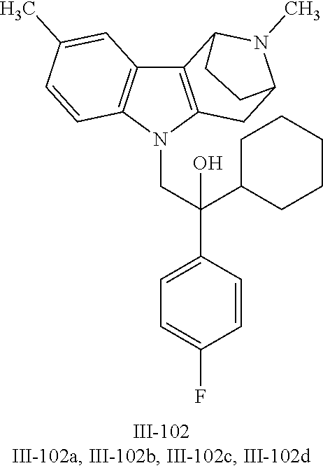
N1(CC(C2=CC=C(F)C=C2)(C2CCCCC2)O)C2=C(C3=C1C=CC(C)=C3)C1N(C)C(C2)CC1
